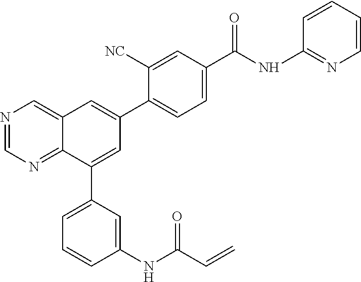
N1=CN=C2C(=C1)C=C(C1=CC=C(C(NC3=NC=CC=C3)=O)C=C1[NC])C=C2C1=CC=CC(NC(C=C)=O)=C1
